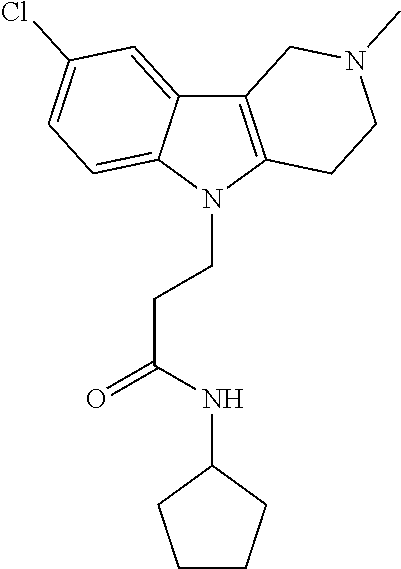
C12=C(N(CCC(=O)NC3CCCC3)C3=CC=C(Cl)C=C13)CCN(C)C2
